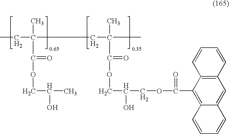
CCC(C)(CC(C)(C)C(=O)OCC(COC(=O)C1=C2C(=CC3=C1C=CC=C3)C=CC=C2)O)C(=O)OCC(O)C
